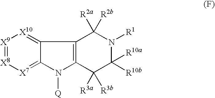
[X9]1=[X8][X7]=C2C(=[X10]1)C1=C(N2[Q])C([R3a])([R3b])C([R10a])([R10b])N([R1])C1([R2a])[R2b]
